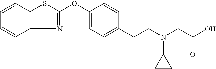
C1=CC2=C(C=C1)N=C(OC1=CC=C(CCN(CC(O)=O)C3CC3)C=C1)S2
